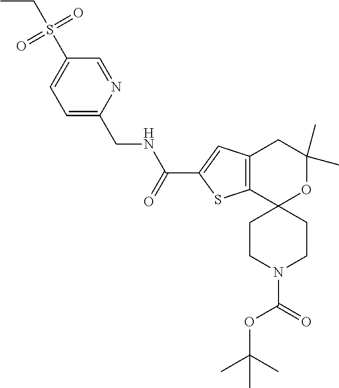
C1CN(C(=O)OC(C)(C)C)CCC12OC(C)(C)CC1=C2SC(C(=O)NCC2=CC=C(S(=O)(=O)CC)C=N2)=C1
